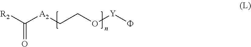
[R2]C([A2]CCO[Y]F)=O
